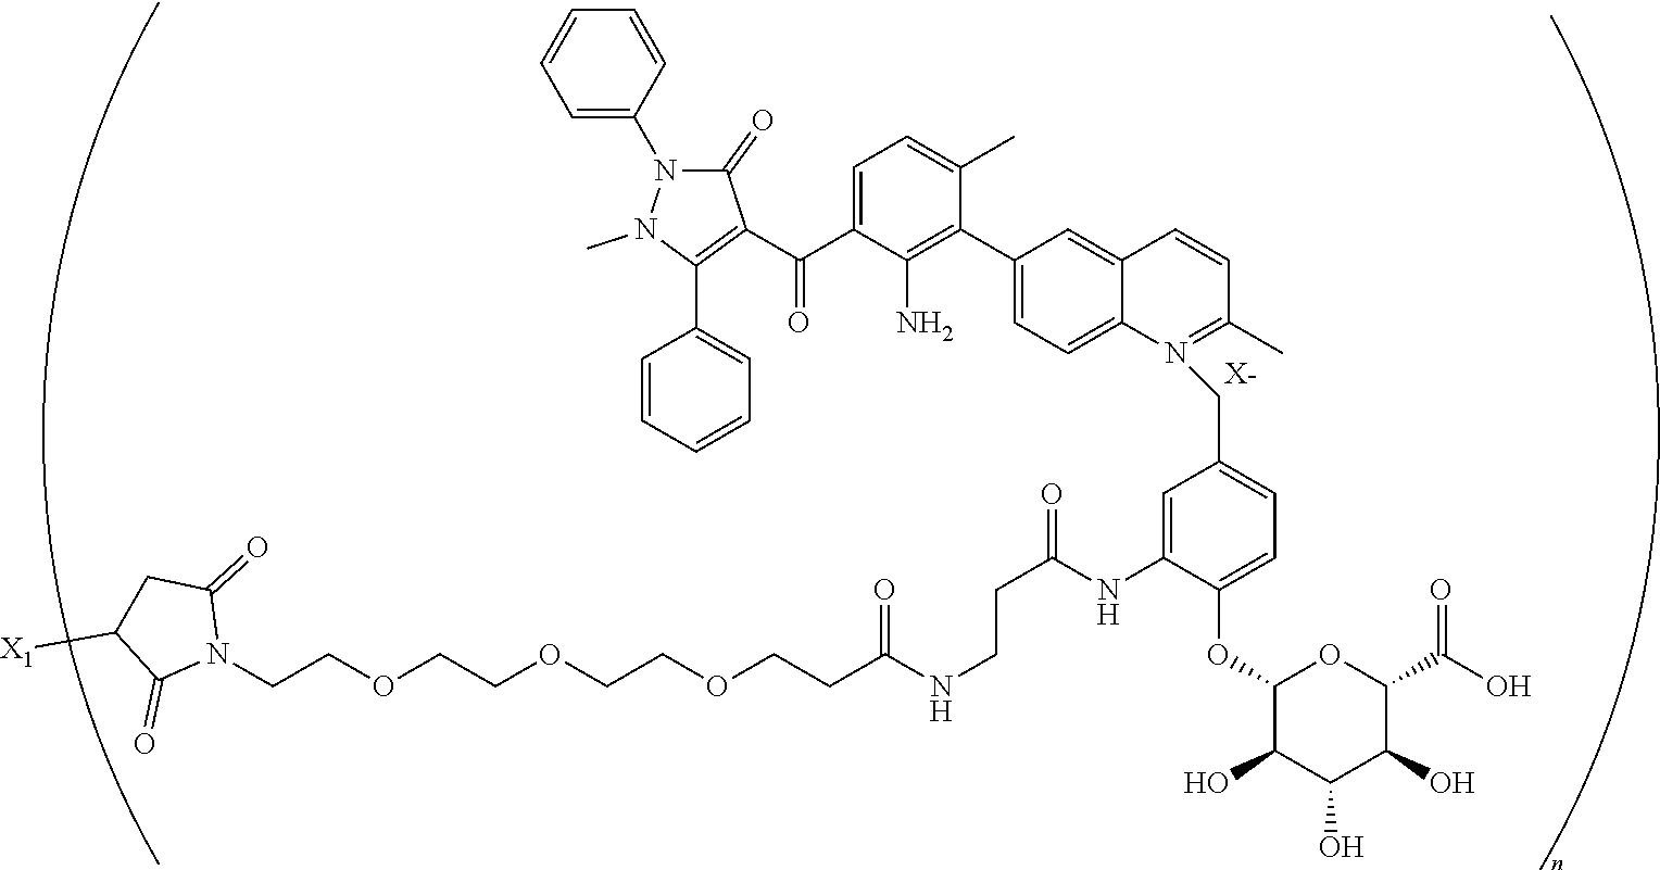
[X-].C(COCCOCCOCCC(NCCC(NC1=CC(CN2=C(C)C=CC3=CC(C4=C(N)C(C(C5=C(C6=CC=CC=C6)N(C)N(C6=CC=CC=C6)C5=O)=O)=CC=C4C)=CC=C32)=CC=C1OC1C(O)C(O)C(O)C(C(=O)O)O1)=O)=O)N1C(=O)CC([X1])C1=O
